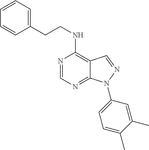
C1(CCNC2=C3C(=NC=N2)N(C2=CC=C(C)C(C)=C2)N=C3)=CC=CC=C1
